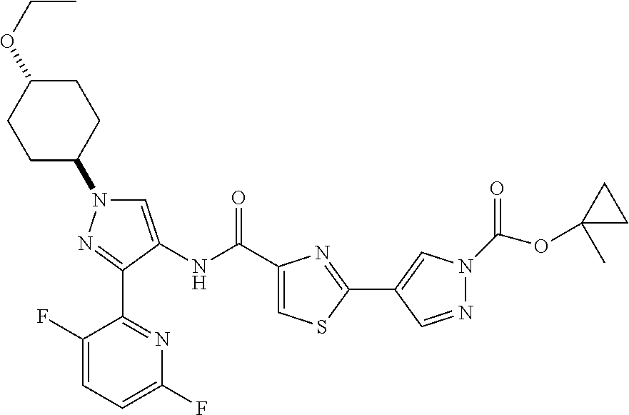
C1=C(NC(C2=CSC(C3=CN(C(OC4(C)CC4)=O)N=C3)=N2)=O)C(C2=NC(F)=CC=C2F)=NN1C1CCC(OCC)CC1
